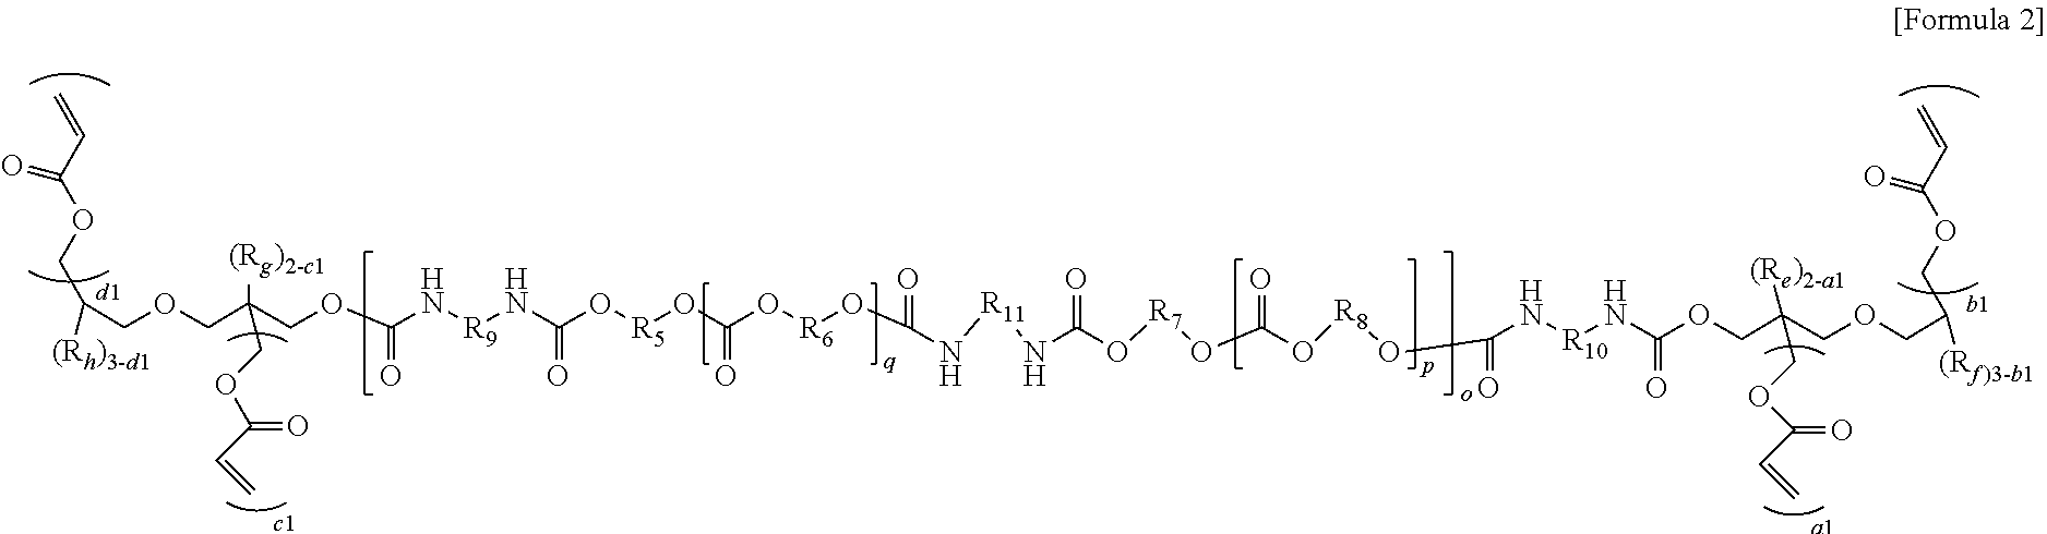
C(COCC(COC(N[R9]NC(O[R5]OC(O[R6]OC(N[R11]NC(O[R7]OC(O[R8]OC(=O)N[R10]NC(OCC(COCC([(Rf)3-b1])COC(C=C)=O)([(Re)2-a1])COC(=O)C=C)=O)=O)=O)=O)=O)=O)=O)([(Rg)2-c1])COC(=O)C=C)([(Rh)3-d1])COC(C=C)=O
